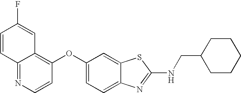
N1=C2C(=C(OC3=CC=C4C(=C3)SC(NCC3CCCCC3)=N4)C=C1)C=C(F)C=C2
